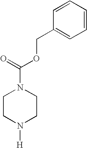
C1CN([H])CCN1C(=O)OCC1=CC=CC=C1
